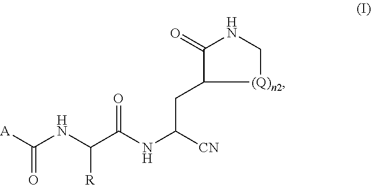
[A]C(NC(C(NC([CN])CC1C(=O)NC[(Q)n2]1)=O)[R])=O
